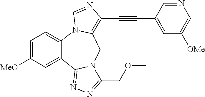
C1=C([MeO])C=C2C(=C1)N1C(=C(C#CC3=CC([OMe])=CN=C3)N=C1)CN1C2=NN=C1COC
